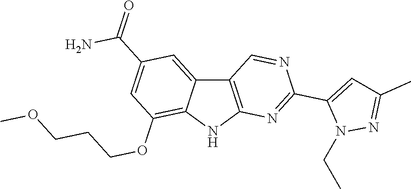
CCN1N=C(C)C=C1C1=NC2=C(C=N1)C1=CC(C(N)=O)=CC(OCCCOC)=C1N2
